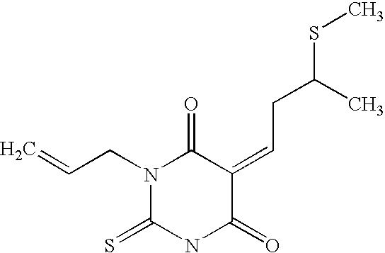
C(=C1C(=O)NC(=S)N(CC=C)C1=O)CC(SC)C
